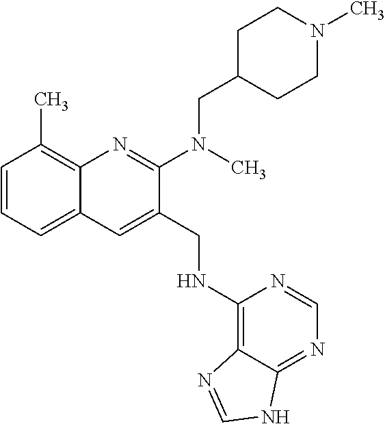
C1=CC=C2C(=C1C)N=C(N(C)CC1CCN(C)CC1)C(CNC1=C3C(=NC=N1)NC=N3)=C2
